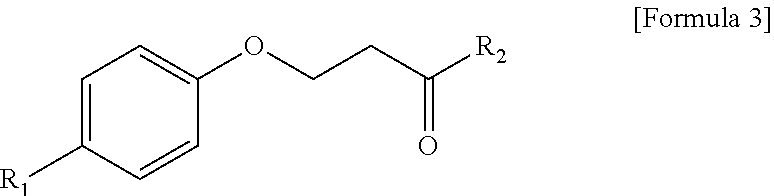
C1=C([R1])C=CC(OCCC([R2])=O)=C1
